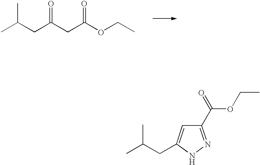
CC(CC(CC(OCC)=O)=O)C.C1(C(OCC)=O)=NNC(CC(C)C)=C1
